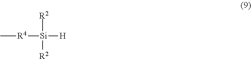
[R2][Si]([R4]C)([H])[R2]
